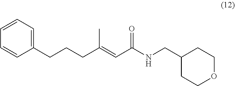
C1=CC=C(CCCC(=CC(NCC2CCOCC2)=O)C)C=C1
